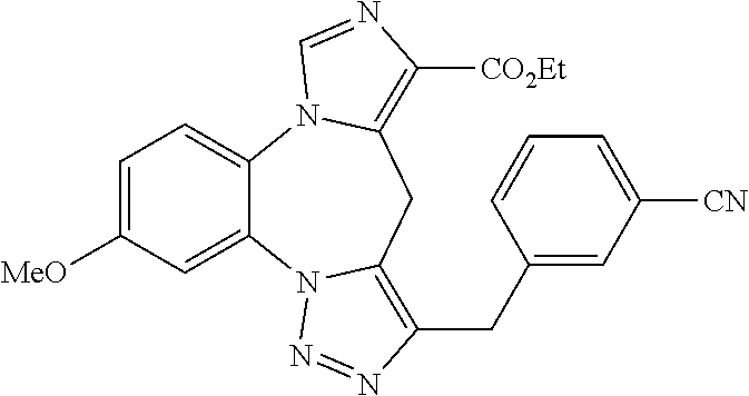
C1=C([MeO])C=C2C(=C1)N1C(=C([CO2Et])N=C1)CC1=C(CC3=CC([CN])=CC=C3)N=NN21
